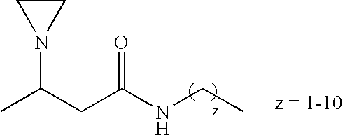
CC(CC(NCC)=O)N1CC1
